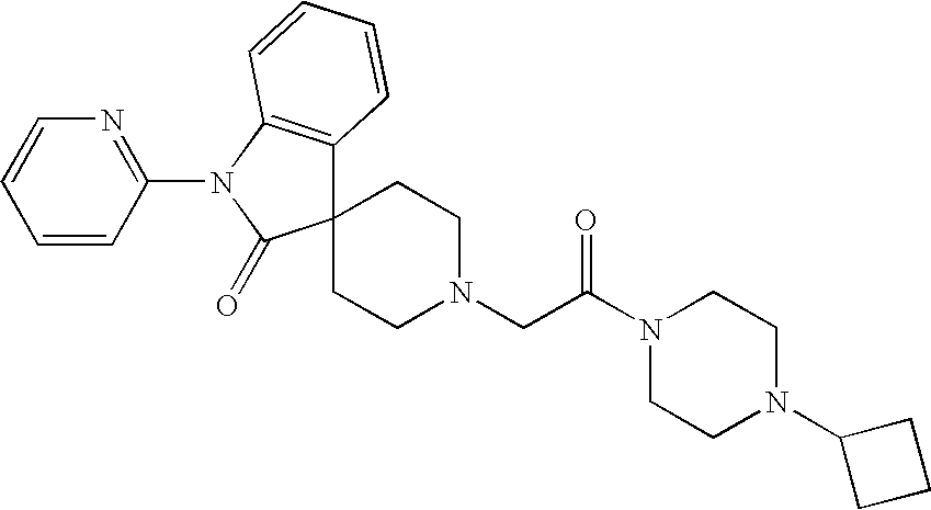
C1=CC(N2C3=C(C4(C2=O)CCN(CC(N2CCN(C5CCC5)CC2)=O)CC4)C=CC=C3)=NC=C1
